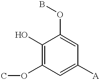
C1(O)=C(OC)C=C([A])C=C1OB
